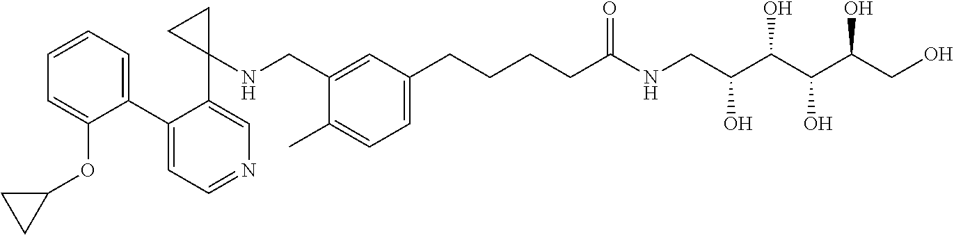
C1(C2=CC=CC=C2OC2CC2)=CC=NC=C1C1(NCC2=CC(CCCCC(NCC(C(C(C(CO)O)O)O)O)=O)=CC=C2C)CC1
